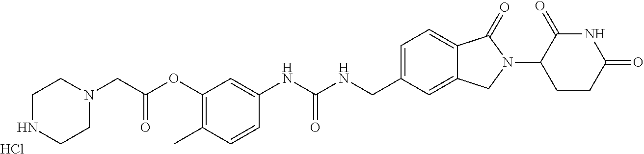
C1=CC(NC(NCC2=CC=C3C(=C2)CN(C2CCC(=O)NC2=O)C3=O)=O)=CC(OC(CN2CCNCC2)=O)=C1C.Cl
